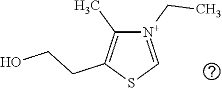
[N+]1(CC)=CSC(CCO)=C1C
